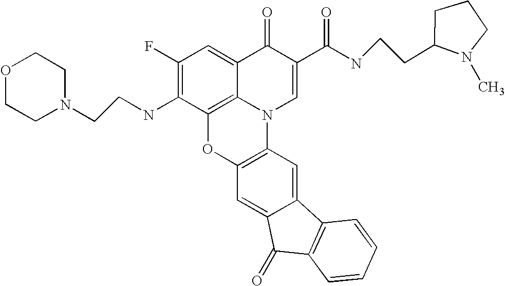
C1(F)=C(NCCN2CCOCC2)C2=C3C(=C1)C(=O)C(C(NCCC1N(C)CCC1)=O)=CN3C1=C(O2)C=C2C(=C1)C1=C(C2=O)C=CC=C1
